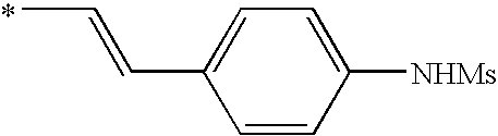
CC=CC1=CC=C([NHMs])C=C1.*
